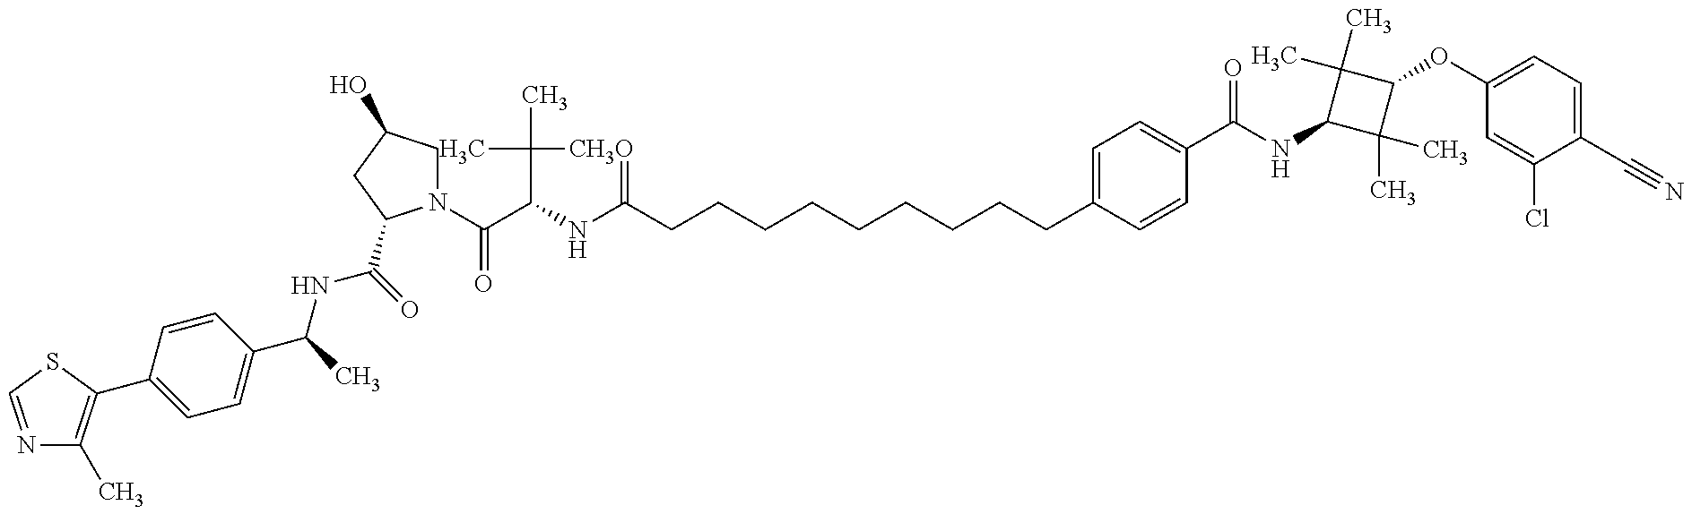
N1=CSC(C2=CC=C(C(NC(=O)C3N(C(=O)C(C(C)(C)C)NC(=O)CCCCCCCCCC4=CC=C(C(=O)NC5C(C)(C)C(OC6=CC=C(C#N)C(Cl)=C6)C5(C)C)C=C4)CC(O)C3)C)C=C2)=C1C
